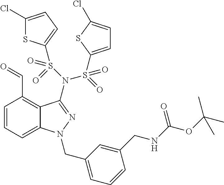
C1(Cl)=CC=C(S(=O)(=O)N(S(=O)(C2=CC=C(Cl)S2)=O)C2=NN(CC3=CC=CC(CNC(OC(C)(C)C)=O)=C3)C3=CC=CC(C=O)=C32)S1
